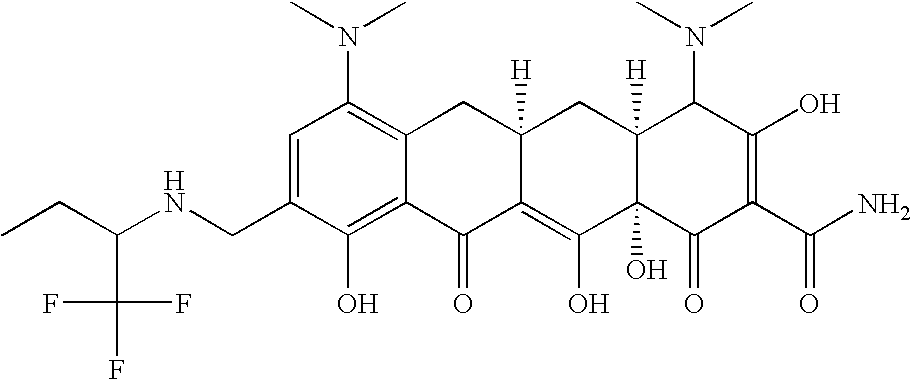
C1(CNC(CC)C(F)(F)F)=CC(N(C)C)=C2C(=C1O)C(=O)C1=C(O)C3(O)C([H])(CC1([H])C2)C(N(C)C)C(O)=C(C(N)=O)C3=O
